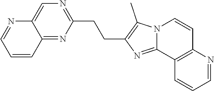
C(C1=C(C)N2C(=N1)C1=C(C=C2)N=CC=C1)CC1=NC=C2C(=N1)C=CC=N2
